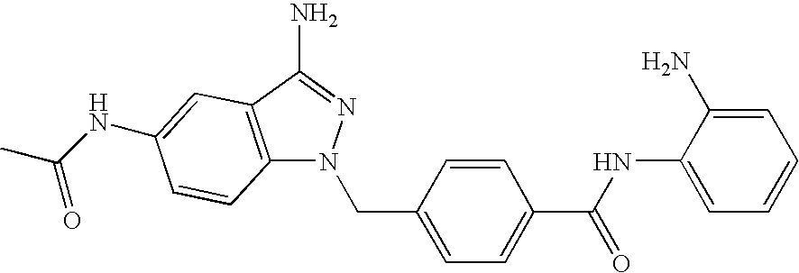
C1=C(N)C(NC(C2=CC=C(CN3C4=C(C(N)=N3)C=C(NC(C)=O)C=C4)C=C2)=O)=CC=C1
